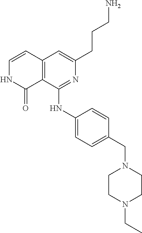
C12=C(C(NC3=CC=C(CN4CCN(CC)CC4)C=C3)=NC(CCCN)=C1)C(=O)NC=C2
